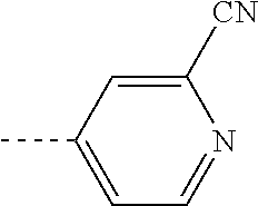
C1([CN])=CC(C)=CC=N1
